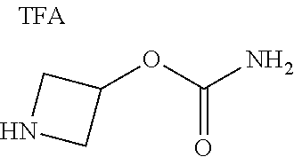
N1CC(OC(N)=O)C1
